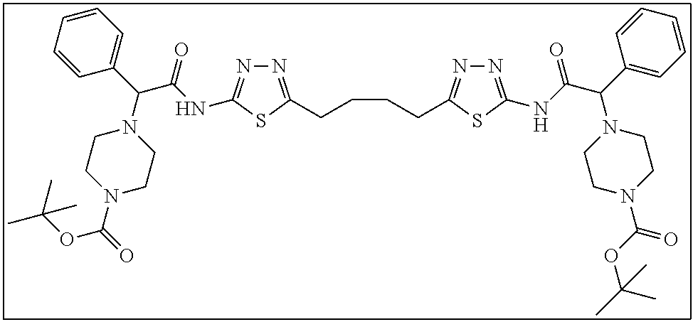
N1=C(CCCCC2=NN=C(NC(C(C3=CC=CC=C3)N3CCN(C(OC(C)(C)C)=O)CC3)=O)S2)SC(NC(C(C2=CC=CC=C2)N2CCN(C(=O)OC(C)(C)C)CC2)=O)=N1
